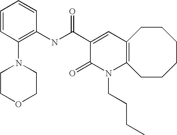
C1(NC(C2=CC3=C(N(CCCC)C2=O)CCCCCC3)=O)=C(N2CCOCC2)C=CC=C1
